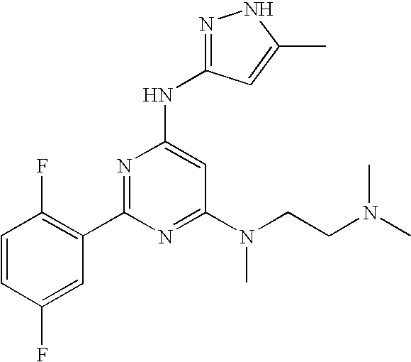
C1=CC(F)=CC(C2=NC(NC3=NNC(C)=C3)=CC(N(CCN(C)C)C)=N2)=C1F
